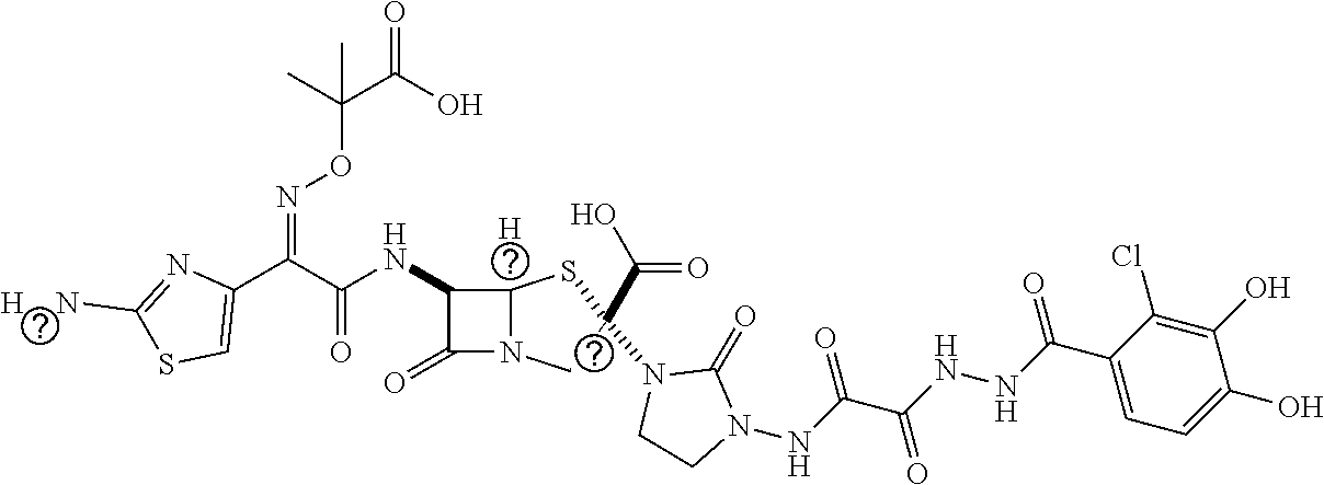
C(=O)(NC1C(=O)N2CC(N3CCN(NC(C(NNC(C4=CC=C(O)C(O)=C4Cl)=O)=O)=O)C3=O)(C(O)=O)SC12[H])C(C1=CSC([H    N])=N1)=NOC(C(O)=O)(C)C
